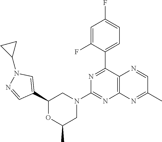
C1(C2=NC(N3CC(C)OC(C4=CN(C5CC5)N=C4)C3)=NC3=C2N=CC(C)=N3)=CC=C(F)C=C1F
